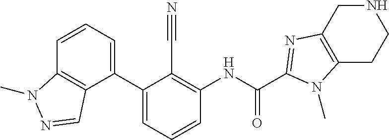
C1(C2=CC=CC(NC(C3=NC4=C(CCNC4)N3C)=O)=C2C#N)=CC=CC2=C1C=NN2C
